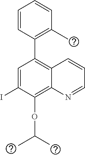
C1=C(I)C(OC(C)C)=C2C(=C1C1=C(C)C=CC=C1)C=CC=N2
